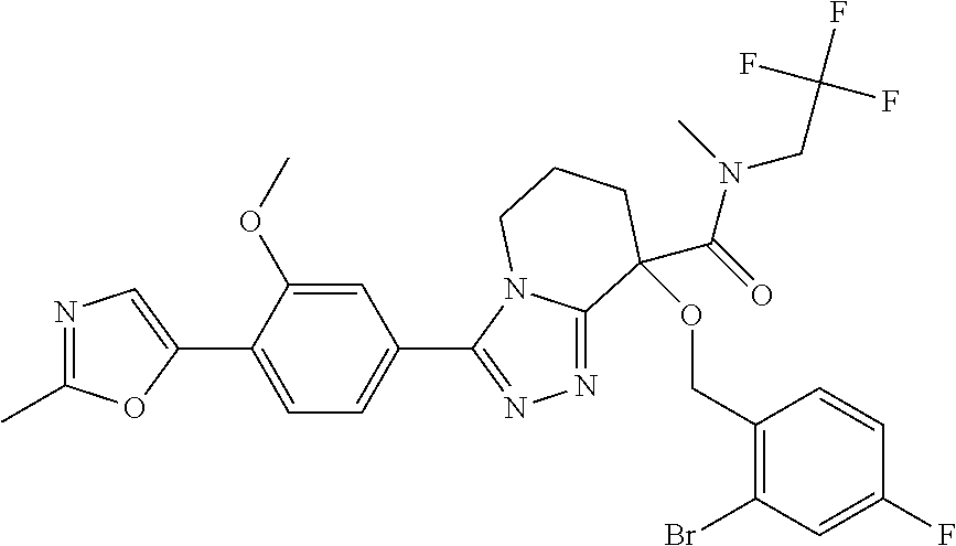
N1=C(C)OC(C2=CC=C(C3=NN=C4N3CCCC4(OCC3=C(Br)C=C(F)C=C3)C(=O)N(C)CC(F)(F)F)C=C2OC)=C1
